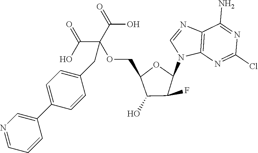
C12=C(N=C(Cl)N=C1N)N(C1OC(COC(C(=O)O)(C(=O)O)CC3=CC=C(C4=CN=CC=C4)C=C3)C(O)C1F)C=N2
